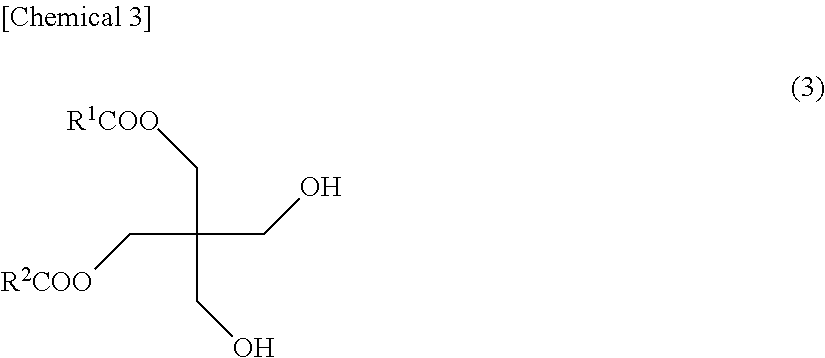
C(C(C[R2COO])(CO)CO)[R1COO]
